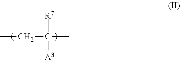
CCC(C)([A3])[R7]
